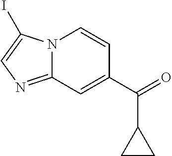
N12C(=NC=C1I)C=C(C(=O)C1CC1)C=C2
